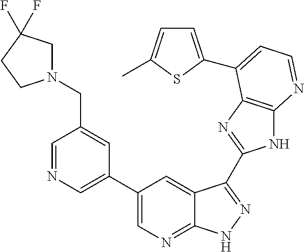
C1=NC=C(C2=CN=C3C(=C2)C(C2=NC4=C(N2)N=CC=C4C2=CC=C(C)S2)=NN3)C=C1CN1CC(F)(F)CC1
